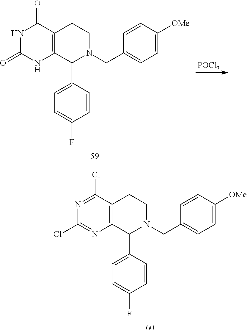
C1=C(C2N(CC3=CC=C([OMe])C=C3)CCC3=C2NC(=O)NC3=O)C=CC(F)=C1.[POCl3].C1=C(C2N(CC3=CC=C([OMe])C=C3)CCC3=C2N=C(Cl)N=C3Cl)C=CC(F)=C1
